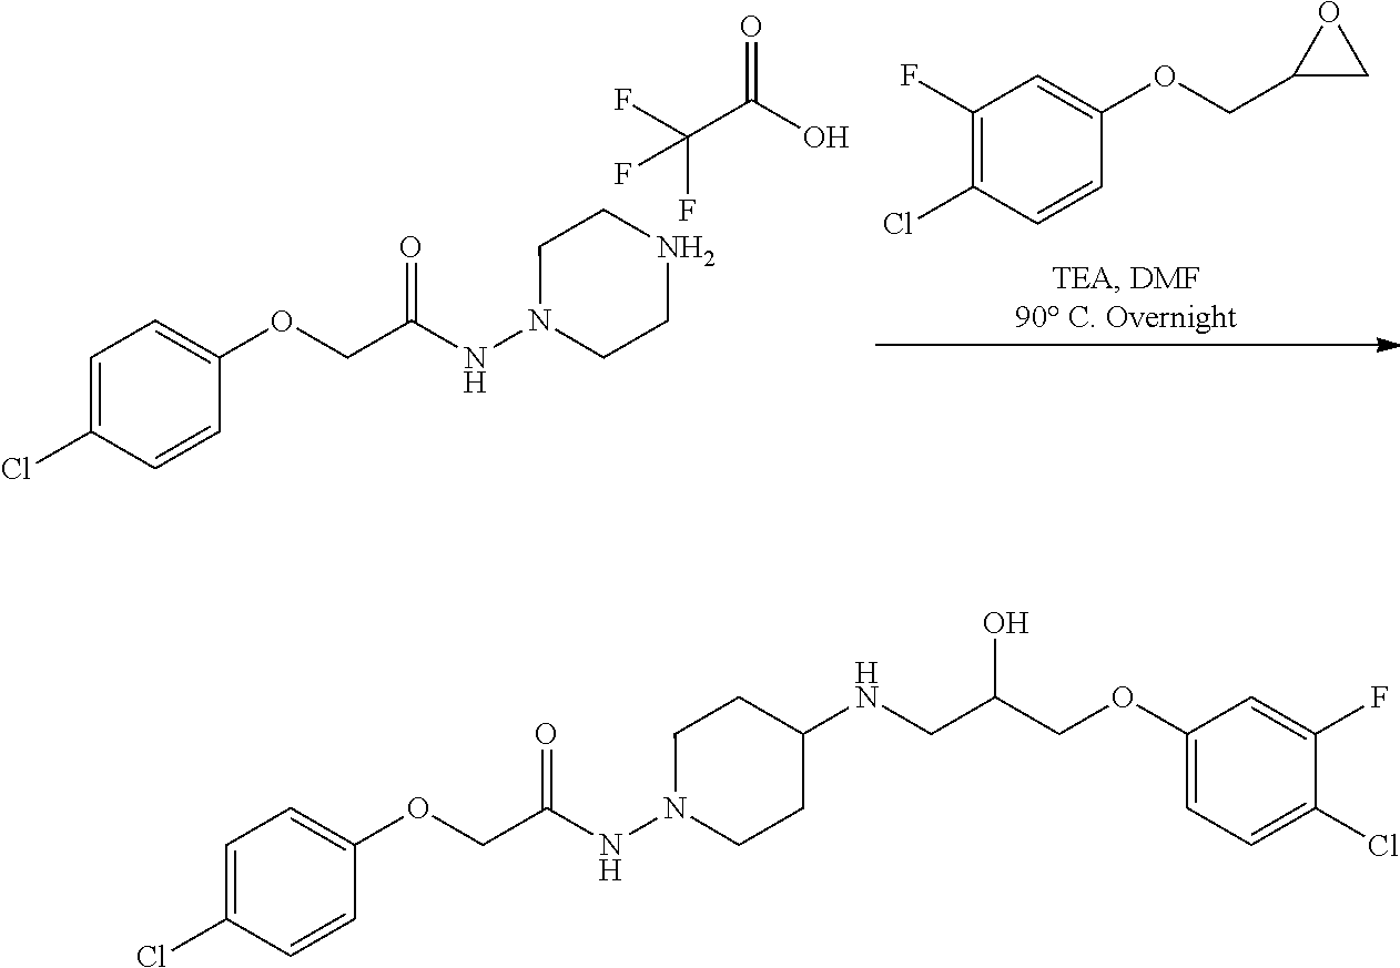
C1(F)=C(Cl)C=CC(OCC2CO2)=C1.C1=C(Cl)C=CC(OCC(NN2CCNCC2)=O)=C1.FC(C(O)=O)(F)F.C1=C(Cl)C=CC(OCC(NN2CCC(NCC(COC3=CC=C(Cl)C(F)=C3)O)CC2)=O)=C1
